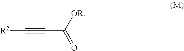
[R2]C#CC(=O)[OR]
